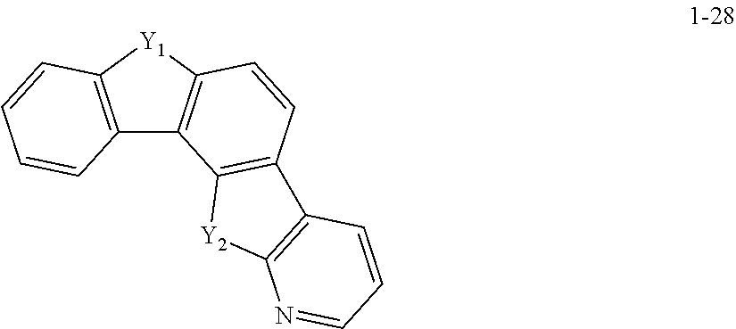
C12=C([Y1]C3=C1C1=C(C=C3)C3=C([Y2]1)N=CC=C3)C=CC=C2
